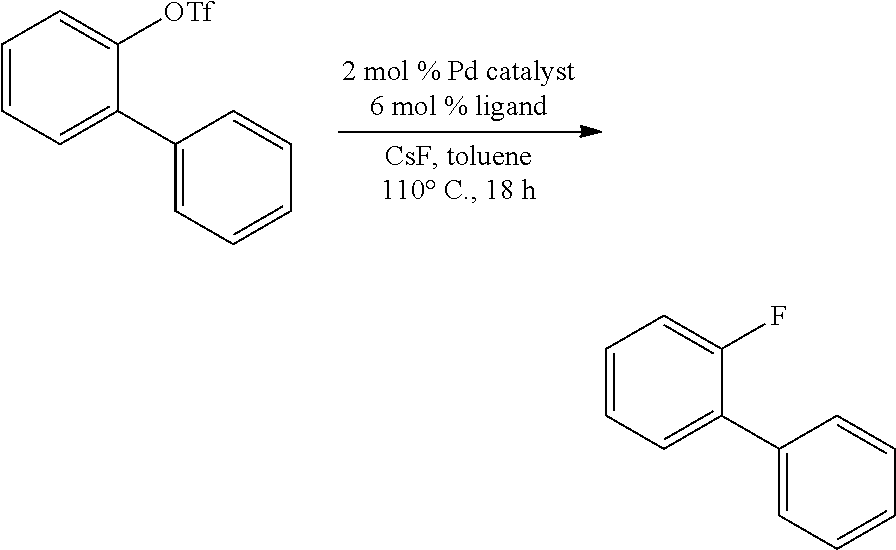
C1=CC=C(C2=CC=CC=C2)C([OTf])=C1.C1=CC=C(C2=CC=CC=C2)C(F)=C1
